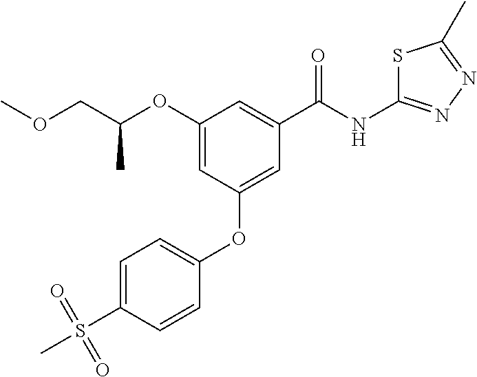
C1=CC(OC2=CC(C(NC3=NN=C(C)S3)=O)=CC(OC(COC)C)=C2)=CC=C1S(C)(=O)=O
